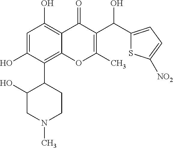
C1=C(O)C(C2C(O)CN(C)CC2)=C2C(=C1O)C(=O)C(C(O)C1=CC=C([NO2])S1)=C(C)O2
